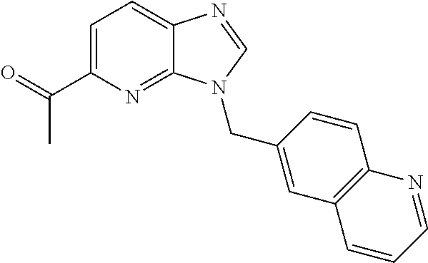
CC(=O)C1=CC=C2C(=N1)N(CC1=CC3=C(C=C1)N=CC=C3)C=N2
